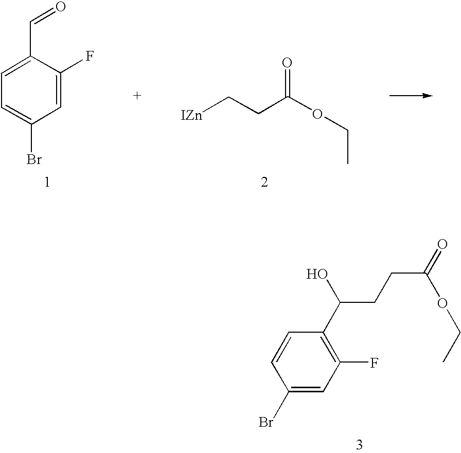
C1(F)=C(C(CCC(=O)OCC)O)C=CC(Br)=C1.C(C(=O)OCC)C[IZn].C1(F)=CC(Br)=CC=C1C=O
